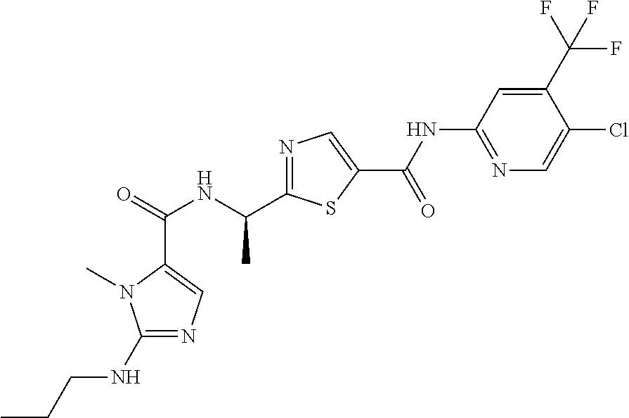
C(=O)(NC(C1=NC=C(C(NC2=NC=C(Cl)C(C(F)(F)F)=C2)=O)S1)C)C1=CN=C(NCCC)N1C
